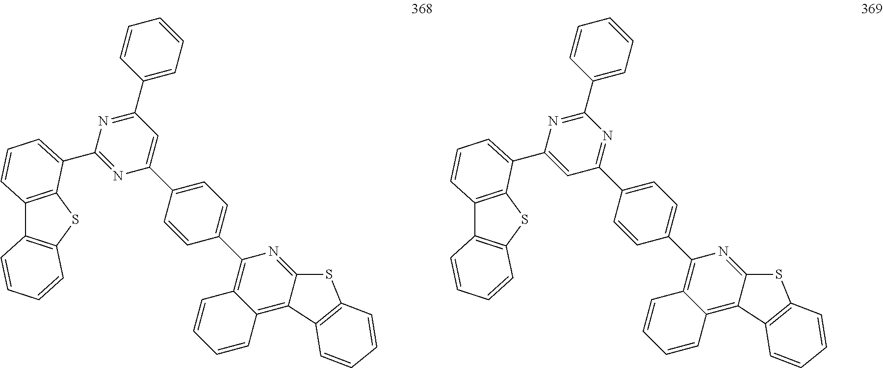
C1(C2=CC=CC3=C2SC2=C3C=CC=C2)=NC(C2=CC=C(C3=C4C(=C5C(=N3)SC3=C5C=CC=C3)C=CC=C4)C=C2)=CC(C2=CC=CC=C2)=N1.C1(C2=CC=CC3=C2SC2=C3C=CC=C2)=CC(C2=CC=C(C3=C4C(=C5C(=N3)SC3=C5C=CC=C3)C=CC=C4)C=C2)=NC(C2=CC=CC=C2)=N1
